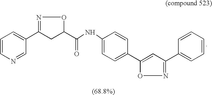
C1=CN=CC(C2=NOC(C(NC3=CC=C(C4=CC(C5=CC=CC=C5)=NO4)C=C3)=O)C2)=C1
